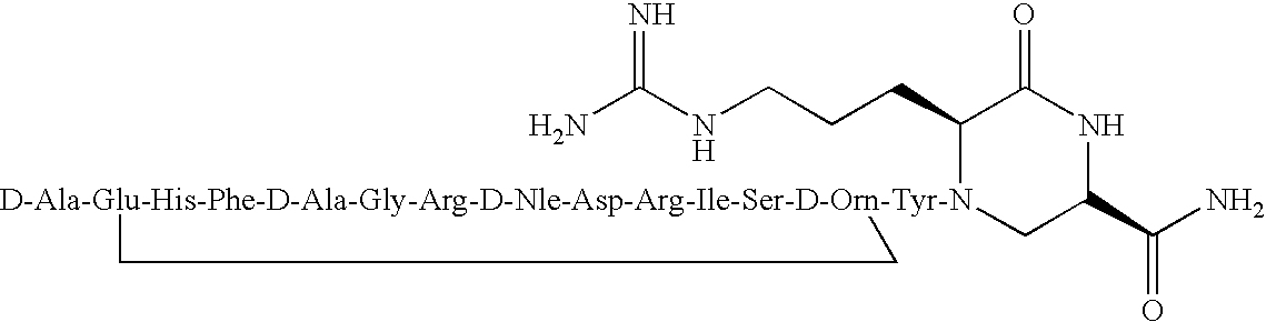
NC(NCCCC1[D-Ala-Glu-His-Phe-D-Ala-Gly-Arg-D-Nle-Asp-Arg-Ile-Ser-D-Orn-Tyr-N]2(CC(C(N)=O)NC1=O)CC2)=N
